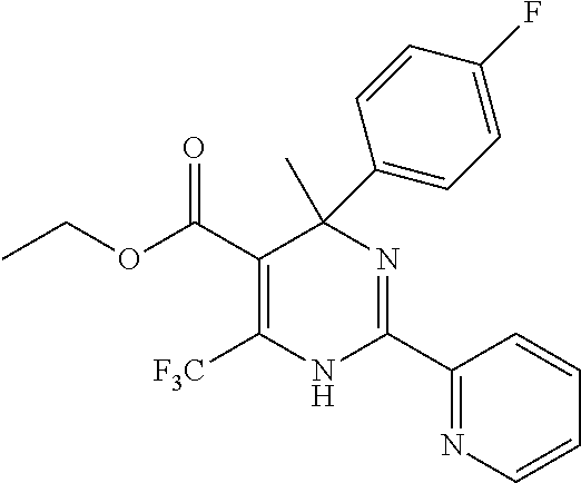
C(=O)(OCC)C1=C([F3C])NC(C2=NC=CC=C2)=NC1(C)C1=CC=C(F)C=C1
